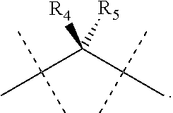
[R4]C(C(C)(C)C)(C(C)(C)C)[R5]
